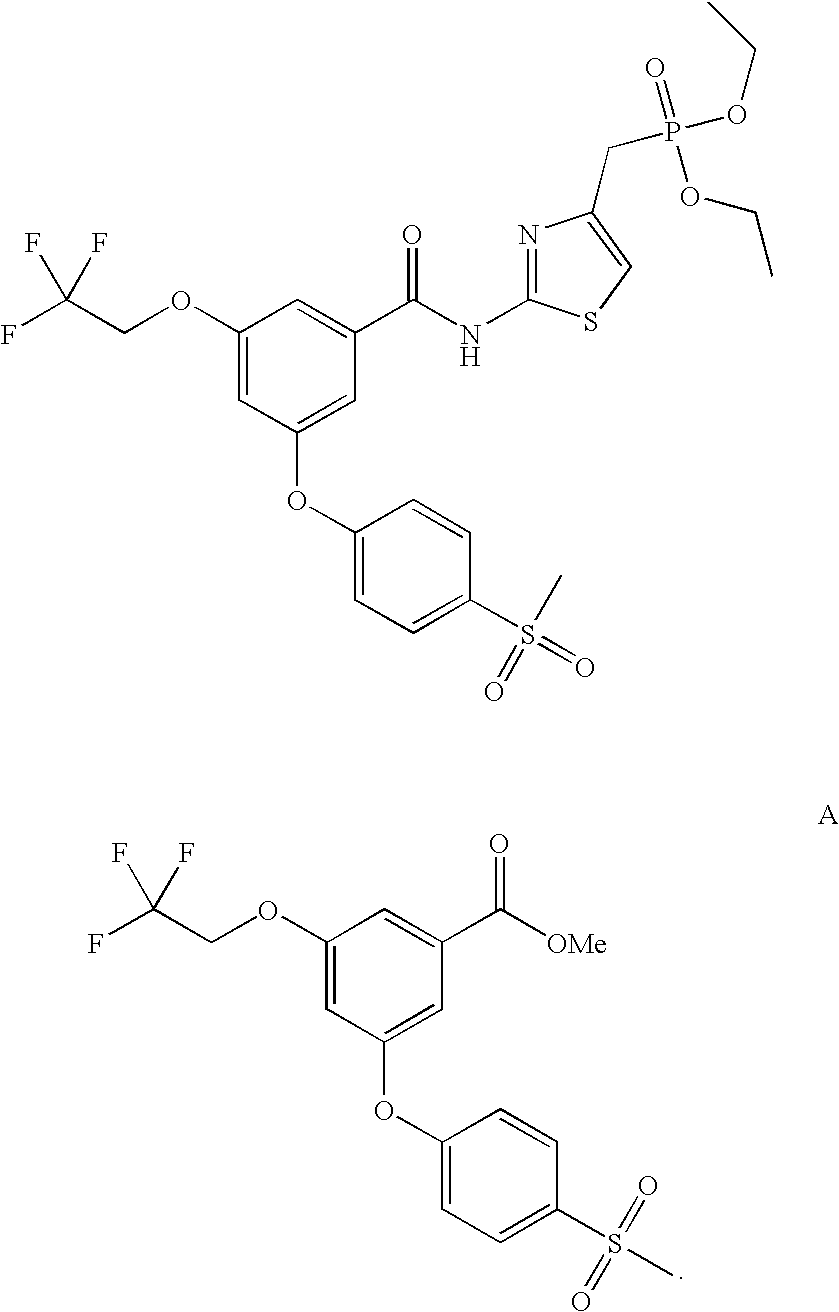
C1(OCC(F)(F)F)=CC(OC2=CC=C(S(=O)(=O)C)C=C2)=CC(C([OMe])=O)=C1.C1(OCC(F)(F)F)=CC(OC2=CC=C(S(C)(=O)=O)C=C2)=CC(C(NC2=NC(CP(=O)(OCC)OCC)=CS2)=O)=C1
